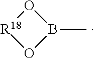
B1(C)O[R18]O1
